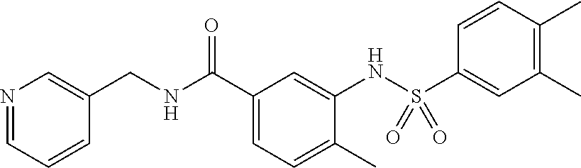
N1=CC=CC(CNC(C2=CC=C(C)C(NS(C3=CC(C)=C(C)C=C3)(=O)=O)=C2)=O)=C1
